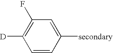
C1=CC([secondary])=CC(F)=C1[D]
